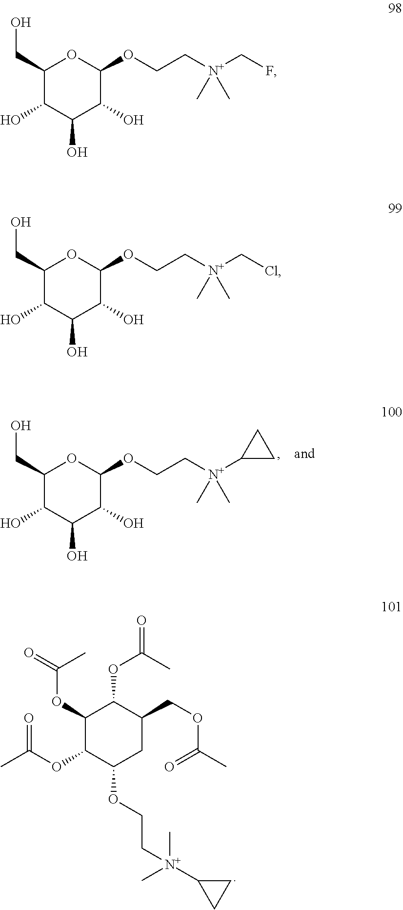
FC[N+](CCOC1C(O)C(O)C(O)C(CO)O1)(C)C.ClC[N+](CCOC1C(O)C(O)C(O)C(CO)O1)(C)C.C1([N+](CCOC2C(O)C(O)C(O)C(CO)O2)(C)C)CC1.O(C1C(OC(C)=O)C(OC(=O)C)C(OC(=O)C)C(COC(C)=O)C1)CC[N+](C)(C1CC1)C
